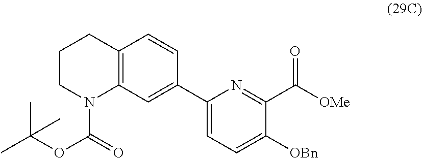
C1CN(C(OC(C)(C)C)=O)C2=C(C1)C=CC(C1=CC=C([OBn])C(C([OMe])=O)=N1)=C2
